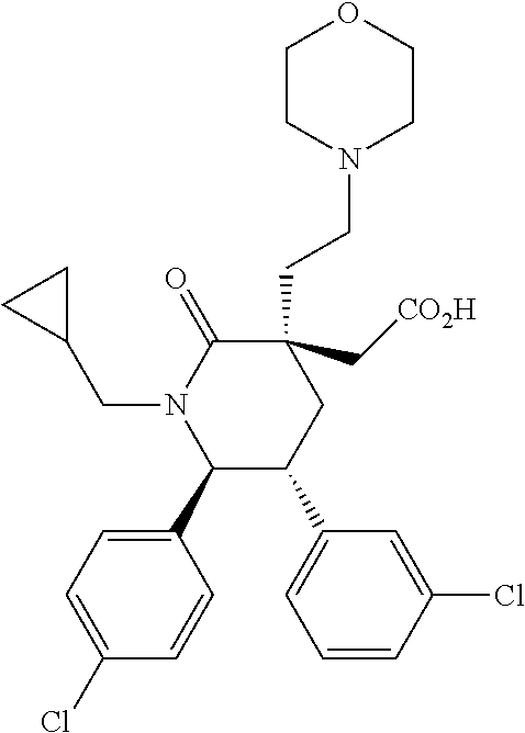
C1=C(Cl)C=CC(C2C(C3=CC=CC(Cl)=C3)CC(CCN3CCOCC3)(C[CO2H])C(=O)N2CC2CC2)=C1
